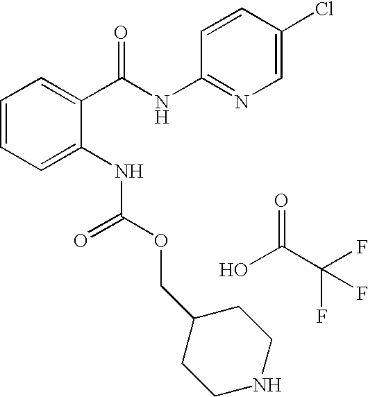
C1=CC=C(NC(OCC2CCNCC2)=O)C(C(NC2=NC=C(Cl)C=C2)=O)=C1.O=C(C(F)(F)F)O
